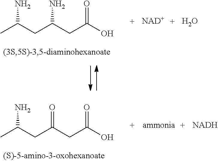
CC(CC(CC(O)=O)N)N.[NAD+].O.CC(CC(CC(O)=O)=O)N.[ammonia].[NADH]
